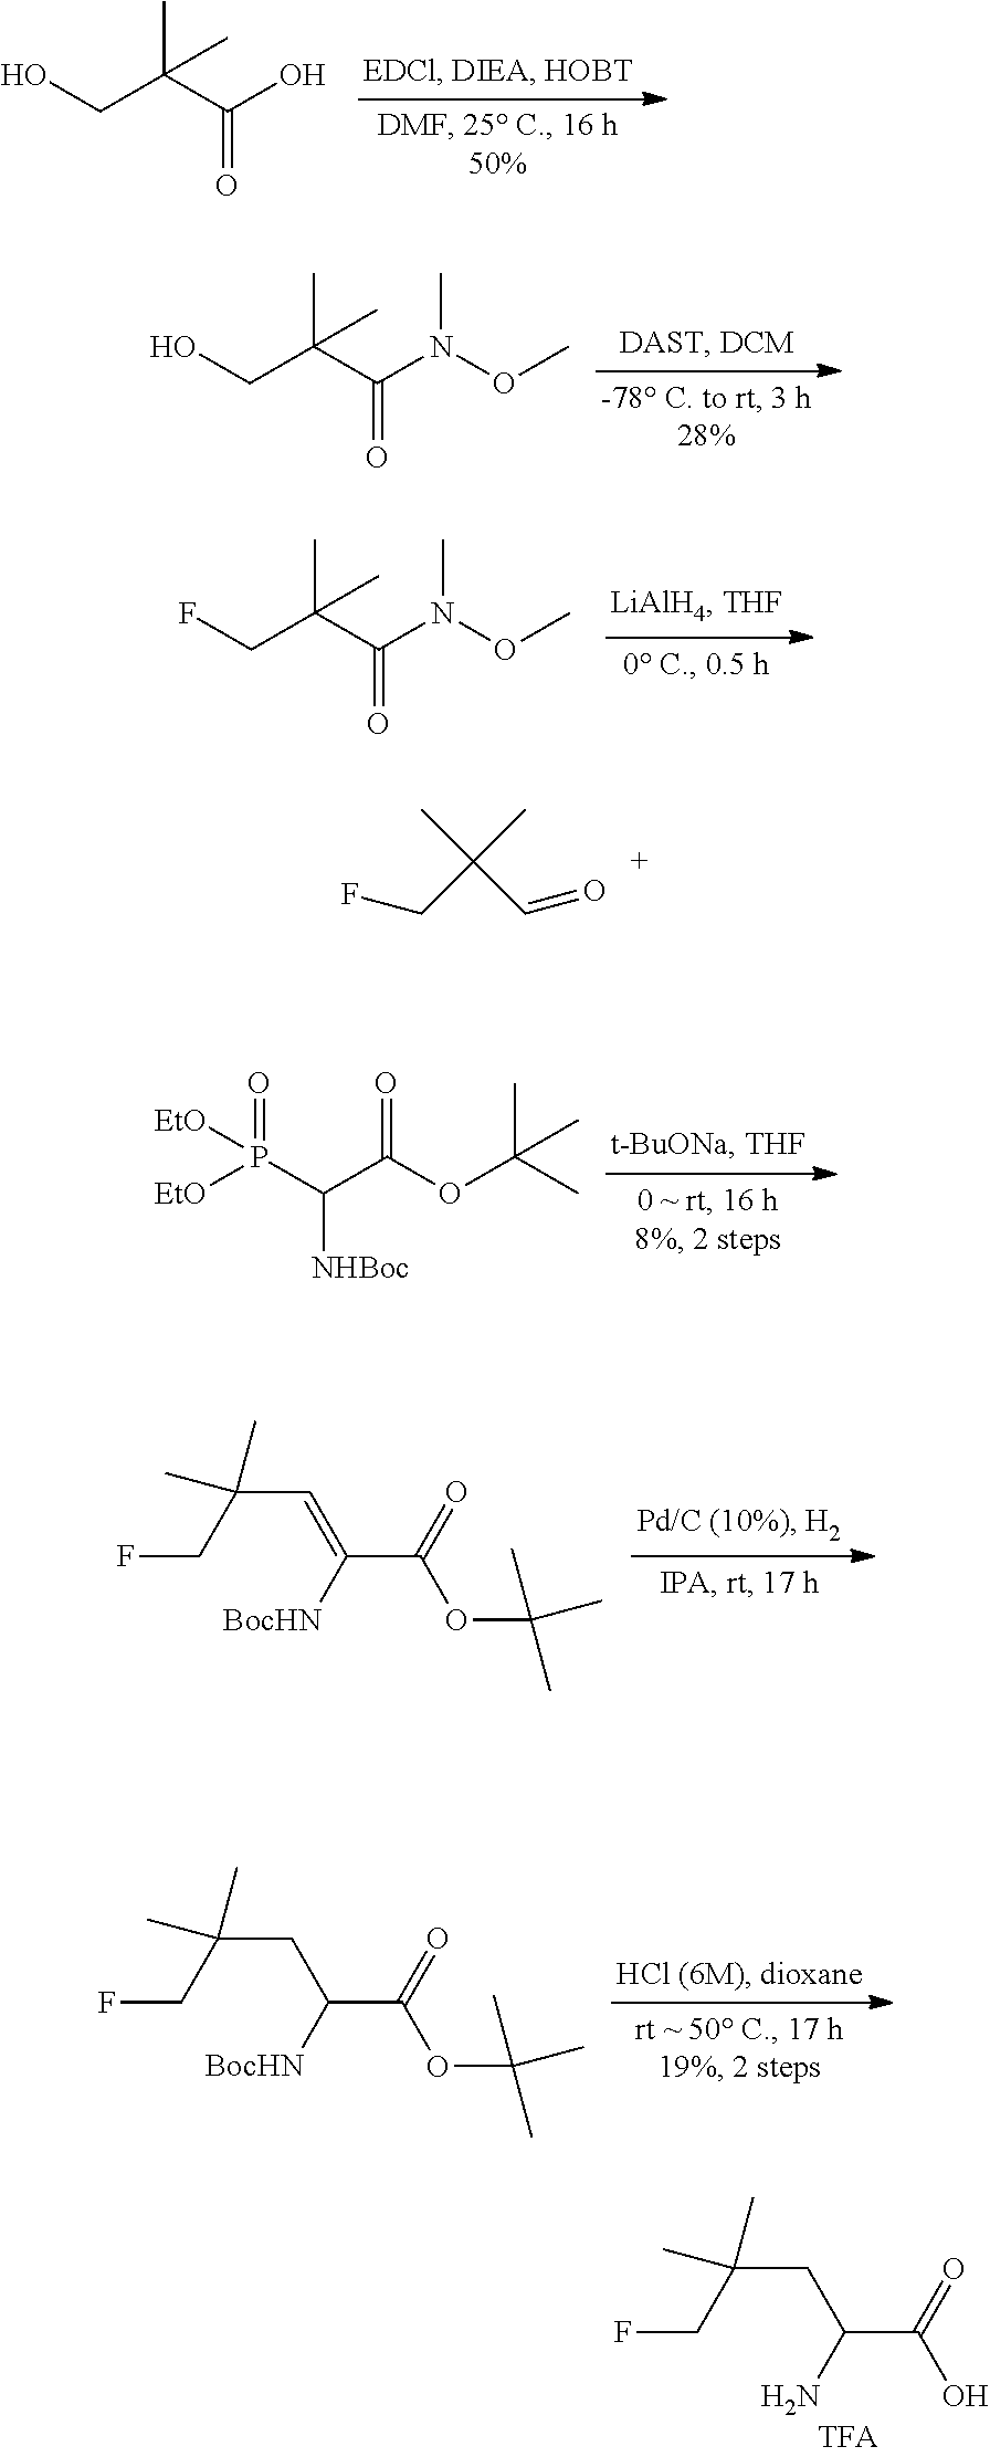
C(C(C(O)=O)(C)C)O.C(C(C(N(OC)C)=O)(C)C)O.C(C(C(N(OC)C)=O)(C)C)F.[EtO]P(C(C(OC(C)(C)C)=O)[NHBoc])([EtO])=O.FCC(C=C(C(=O)OC(C)(C)C)[BocHN])(C)C.FCC(CC(C(=O)OC(C)(C)C)[BocHN])(C)C.FCC(CC(C(=O)O)N)(C)C.C(C(C)(C)C=O)F
